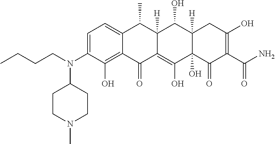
C1=C(N(CCCC)C2CCN(C)CC2)C(O)=C2C(=C1)C(C)C1([H])C(=C(O)C3(O)C([H])(C1O)CC(O)=C(C(N)=O)C3=O)C2=O
